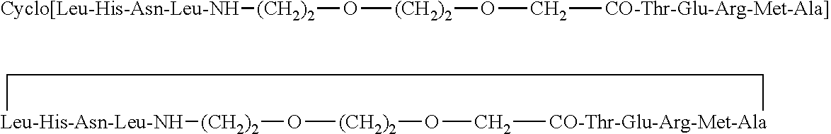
[Cyclo[Leu-His-Asn-Leu-NH][(CH2)2]O[(CH2)2]OC[CO-Thr-Glu-Arg-Met-Ala]].[Leu-His-Asn-Leu-NH]1[(CH2)2]O[(CH2)2]OC[CO-Thr-Glu-Arg-Met-Ala]CC1
